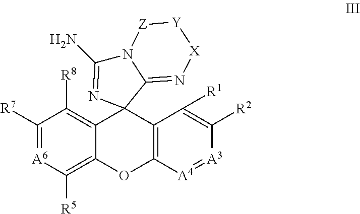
C1([R7])=[A6]C([R5])=C2C(=C1[R8])C1(C3=C(O2)[A4]=[A3]C([R2])=C3[R1])C2=N[X][Y][Z]N2C(N)=N1
